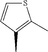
S1C=CC(C)=C1C
